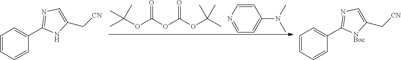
CC(OC(OC(OC(C)(C)C)=O)=O)(C)C.N(C)(C)C1=CC=NC=C1.C1=CC=CC(C2=NC=C(C[CN])N2)=C1.C1=CC=CC(C2=NC=C(C[CN])[NBoc]2)=C1
